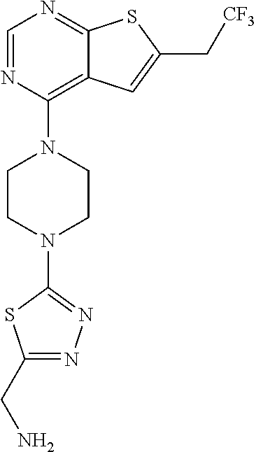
C1=NC(N2CCN(C3=NN=C(CN)S3)CC2)=C2C(=N1)SC(C[CF3])=C2
